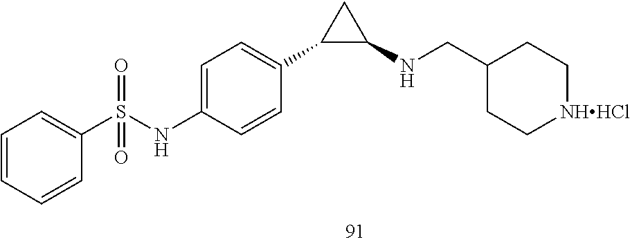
C1(CNC2CC2C2=CC=C(NS(C3=CC=CC=C3)(=O)=O)C=C2)CC[NHHCl]CC1
